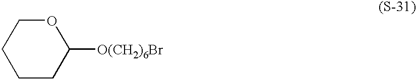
C1CC([O(CH2)6Br])OCC1
